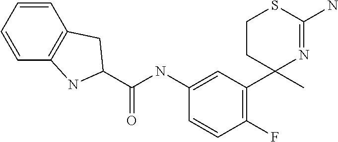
C1=C(NC(=O)C2NC3=C(C=CC=C3)C2)C=CC(F)=C1C1(C)N=C(N)SCC1
